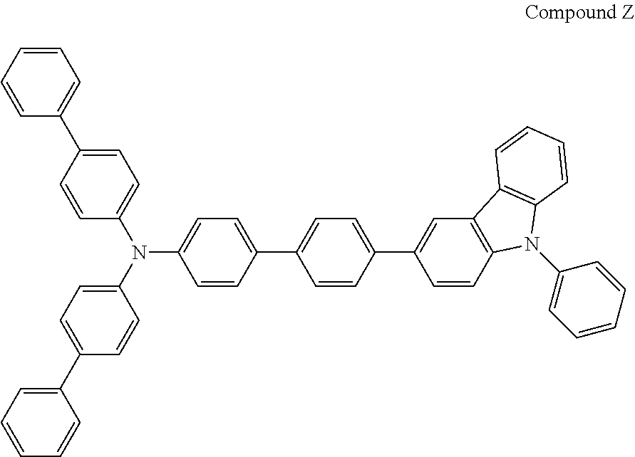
C1=C(C2=CC=C(C3=CC4=C(C=C3)N(C3=CC=CC=C3)C3=C4C=CC=C3)C=C2)C=CC(N(C2=CC=C(C3=CC=CC=C3)C=C2)C2=CC=C(C3=CC=CC=C3)C=C2)=C1
